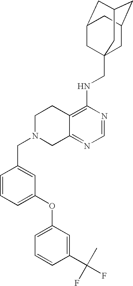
C12=C(NCC34CC5CC(CC(C3)C5)C4)N=CN=C1CN(CC1=CC(OC3=CC=CC(C(C)(F)F)=C3)=CC=C1)CC2
